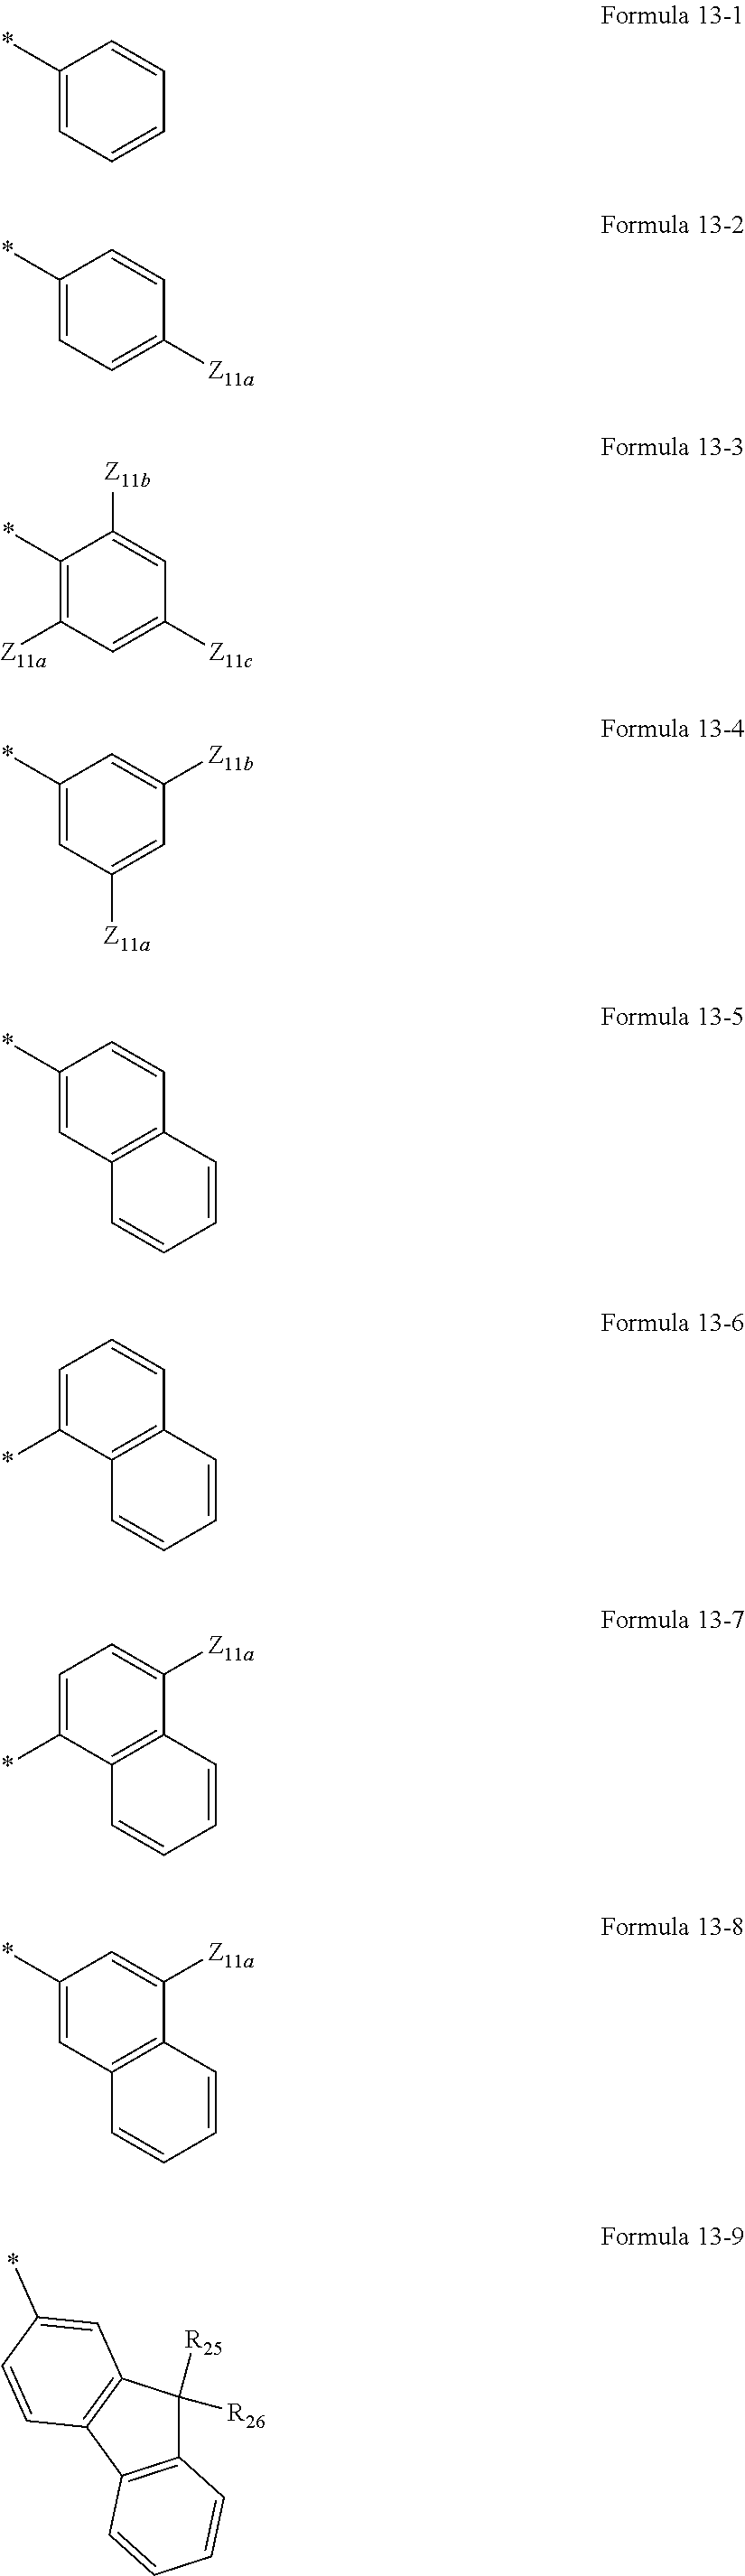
C1(*)=CC=CC=C1.C1(*)=CC=C([Z11a])C=C1.C1(*)=C([Z11a])C=C([Z11c])C=C1[Z11b].C1(*)=CC([Z11a])=CC([Z11b])=C1.C1(*)=CC2=C(C=C1)C=CC=C2.C1=C(*)C2=C(C=C1)C=CC=C2.C1=C(*)C2=C(C([Z11a])=C1)C=CC=C2.C1(*)=CC2=C(C([Z11a])=C1)C=CC=C2.C12=C(C3=C(C1([R25])[R26])C=C(*)C=C3)C=CC=C2
